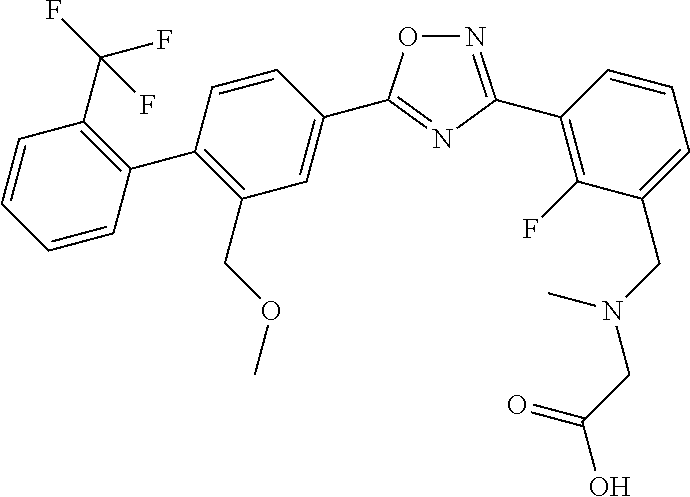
N1=C(C2=C(F)C(CN(C)CC(=O)O)=CC=C2)N=C(C2=CC(COC)=C(C3=C(C(F)(F)F)C=CC=C3)C=C2)O1
